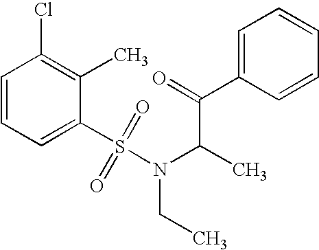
C1=CC=C(S(N(CC)C(C)C(=O)C2=CC=CC=C2)(=O)=O)C(C)=C1Cl
